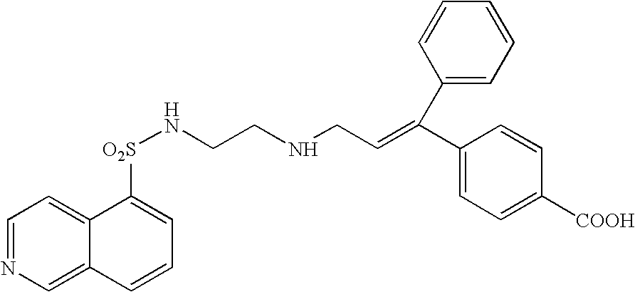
C1=NC=C2C(=C1)C([O2S]NCCNCC=C(C1=CC=C([COOH])C=C1)C1=CC=CC=C1)=CC=C2
